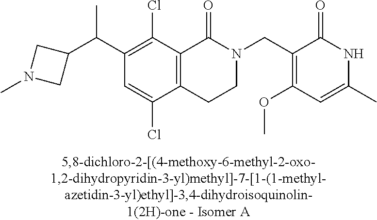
C1(C(C2CN(C)C2)C)=C(Cl)C2=C(C(Cl)=C1)CCN(CC1=C(OC)C=C(C)NC1=O)C2=O
